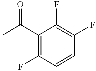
C1(C(C)=O)=C(F)C=CC(F)=C1F
